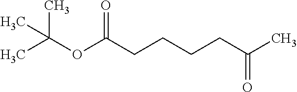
CC(OC(CCCCC(C)=O)=O)(C)C
